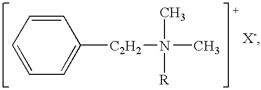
C1=CC=C([C2H2]N(C)(C)[R])C=C1
